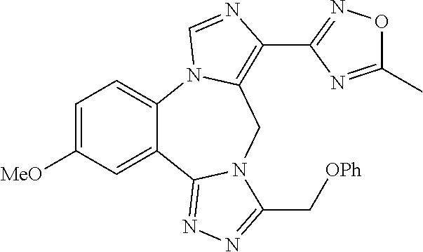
C1=C([MeO])C=C2C(=C1)N1C(=C(C3=NOC(C)=N3)N=C1)CN1C2=NN=C1C[OPh]
